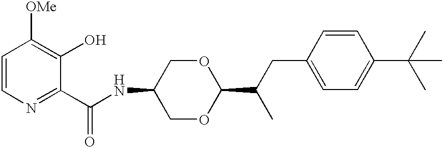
C1=CN=C(C(NC2COC(C(C)CC3=CC=C(C(C)(C)C)C=C3)OC2)=O)C(O)=C1[OMe]
